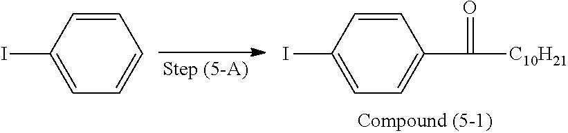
C1=CC(I)=CC=C1C([C10H21])=O.C1=CC(I)=CC=C1
